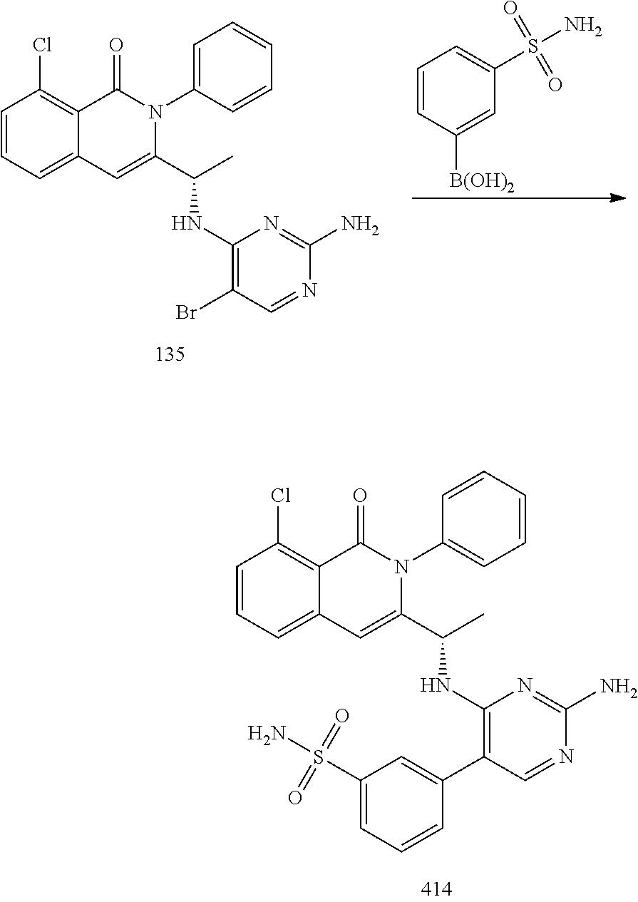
C1=CC=C2C(=C1Cl)C(=O)N(C1=CC=CC=C1)C(C(C)NC1=C(Br)C=NC(N)=N1)=C2.C1=CC([B(OH)2])=CC(S(N)(=O)=O)=C1.C1=CC=C2C(=C1Cl)C(=O)N(C1=CC=CC=C1)C(C(C)NC1=C(C3=CC(S(N)(=O)=O)=CC=C3)C=NC(N)=N1)=C2
